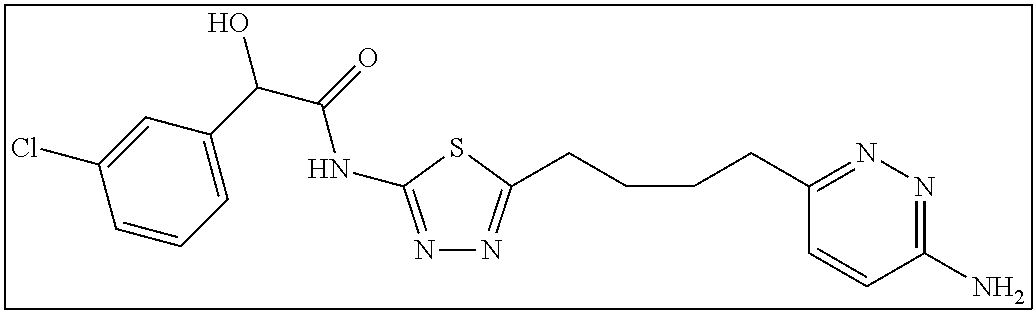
N1=C(NC(C(C2=CC=CC(Cl)=C2)O)=O)SC(CCCCC2=NN=C(N)C=C2)=N1
